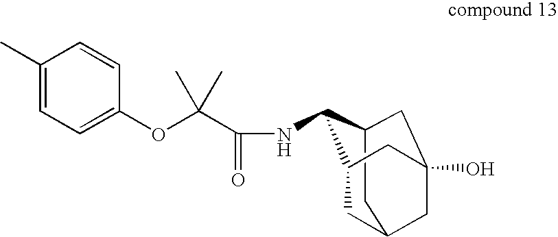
C1(C)=CC=C(OC(C(=O)NC2C3CC4(O)CC(CC2C4)C3)(C)C)C=C1
